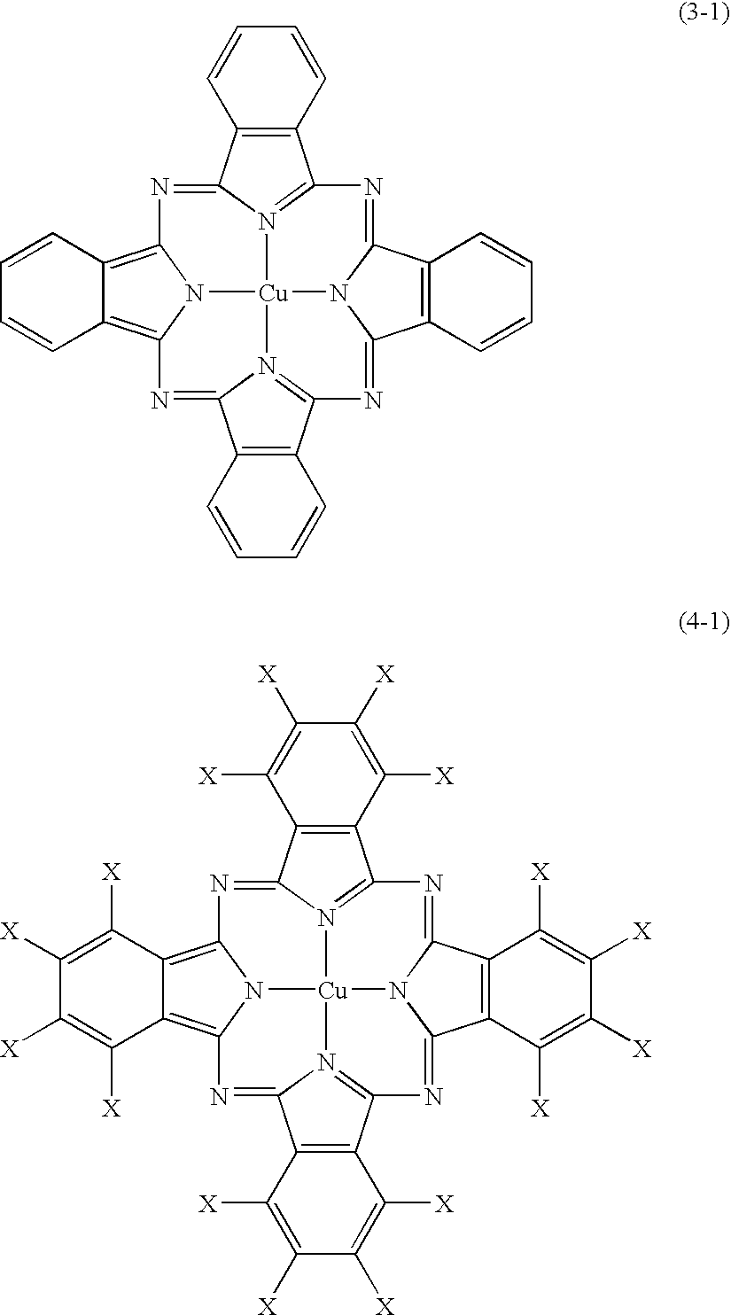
C1=CC2=C(C=C1)C1=NC3=C4C(=C5N3[Cu]36N1=C2N=C1C2=C(C=CC=C2)C(=NC2=N3C(=N5)C3=C2C=CC=C3)N16)C=CC=C4.C1([X])=C([X])C2=C(C([X])=C1[X])C1=NC3=C4C(=C5N3[Cu]36N1=C2N=C1C2=C(C([X])=C([X])C([X])=C2[X])C(=NC2=N3C(=N5)C3=C2C([X])=C([X])C([X])=C3[X])N16)C([X])=C([X])C([X])=C4[X]
